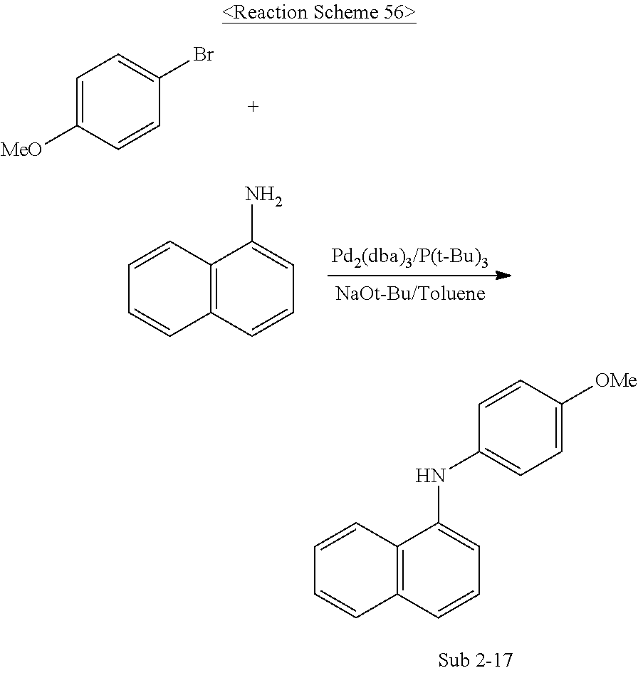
C1=C([MeO])C=CC(Br)=C1.C12=C(C=CC=C1N)C=CC=C2.C12=C(C=CC=C1NC1=CC=C([OMe])C=C1)C=CC=C2
